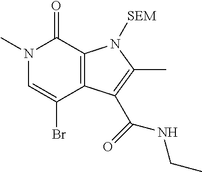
N1(C)C=C(Br)C2=C(C1=O)N([SEM])C(C)=C2C(=O)NCC
